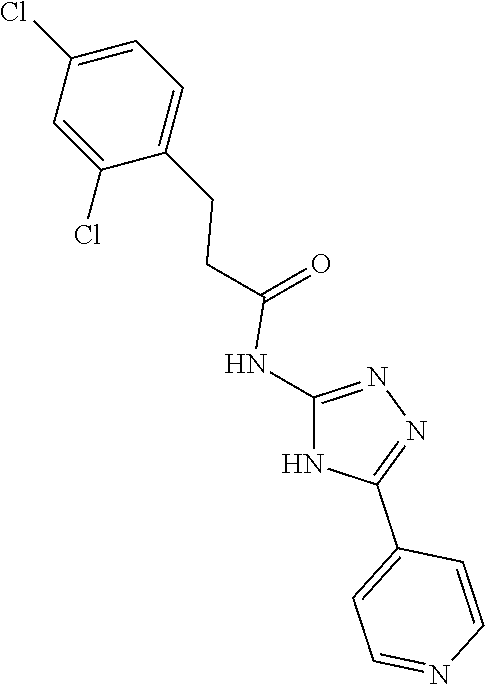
C1=C(Cl)C(CCC(=O)NC2=NN=C(C3=CC=NC=C3)N2)=CC=C1Cl
